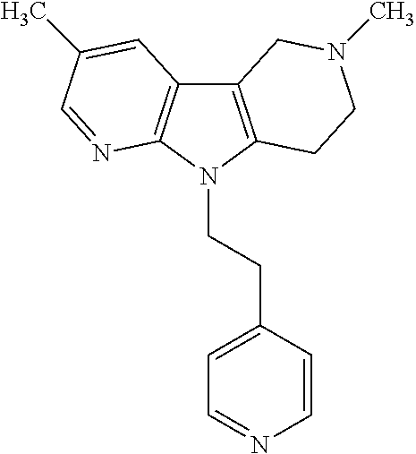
C12=C(N(CCC3=CC=NC=C3)C3=C1C=C(C)C=N3)CCN(C)C2
